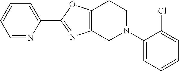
C1=NC(C2=NC3=C(O2)CCN(C2=CC=CC=C2Cl)C3)=CC=C1
